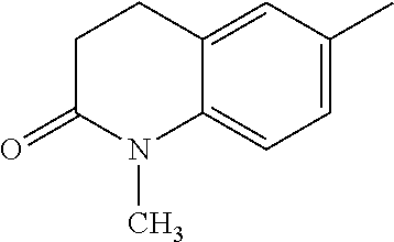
C1C(=O)N(C)C2=CC=C(C)C=C2C1
